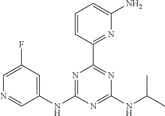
N1=C(NC2=CC(F)=CN=C2)N=C(NC(C)C)N=C1C1=NC(N)=CC=C1
